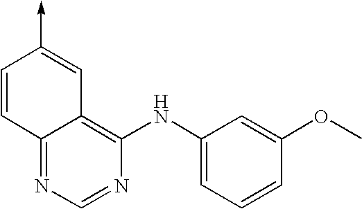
C1=CC2=NC=NC(NC3=CC=CC(OC)=C3)=C2C=C1->C
